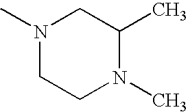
N1(C)CCN(C)C(C)C1
